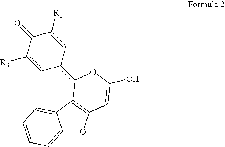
C12=CC=CC=C1C1=C(O2)C=C(O)OC1=C1C=C([R3])C(=O)C([R1])=C1
